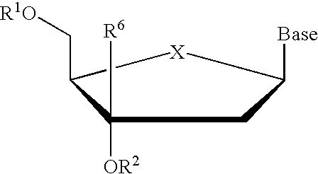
C1(C[R1O])C([OR2])([R6])CC([Base])[X]1
